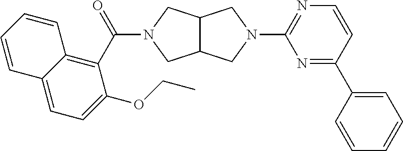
C12C(CN(C(=O)C3=C4C(=CC=C3OCC)C=CC=C4)C1)CN(C1=NC=CC(C3=CC=CC=C3)=N1)C2
